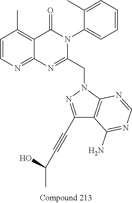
C1=CN=C2C(=C1C)C(=O)N(C1=CC=CC=C1C)C(CN1N=C(C#CC(C)O)C3=C1N=CN=C3N)=N2
